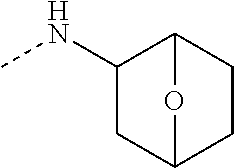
CNC1CC2CCC1O2
